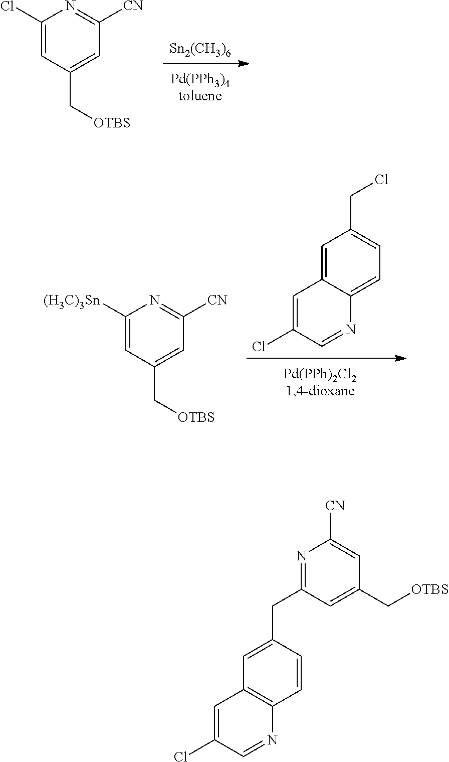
[Sn2(CH3)6].C1(Cl)=CC(C[OTBS])=CC([CN])=N1.C1=C2C(=CC=C1CCl)N=CC(Cl)=C2.C1([(H3C)3Sn])=CC(C[OTBS])=CC([CN])=N1.C1(CC2=NC([CN])=CC(C[OTBS])=C2)=CC2=C(C=C1)N=CC(Cl)=C2
